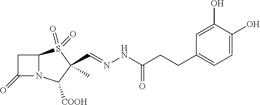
C12N(C([COOH])C(C)(C=NNC(=O)CCC3=CC=C(O)C(O)=C3)S1(=O)=O)C(=O)C2
